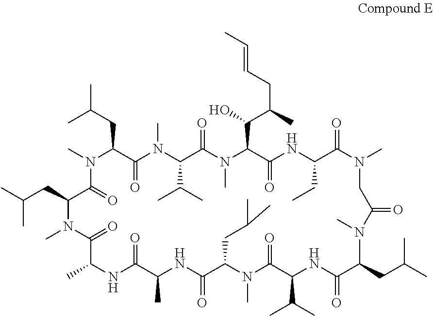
CC1NC(=O)C(C)NC(=O)C(CC(C)C)N(C)C(=O)C(C(C)C)NC(=O)C(CC(C)C)N(C)C(=O)CN(C)C(=O)C(CC)NC(=O)C(C(O)C(C)CC=CC)N(C)C(=O)C(C(C)C)N(C)C(=O)C(CC(C)C)N(C)C(=O)C(CC(C)C)N(C)C1=O
